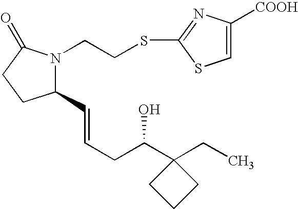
C1(C=CCC(C2(CC)CCC2)O)N(CCSC2=NC([COOH])=CS2)C(=O)CC1
